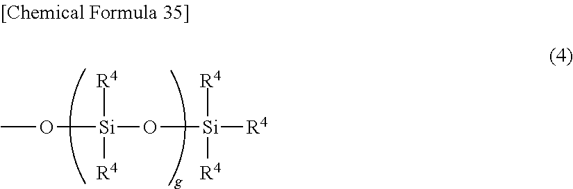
CO[Si](O[Si]([R4])([R4])[R4])([R4])[R4]
